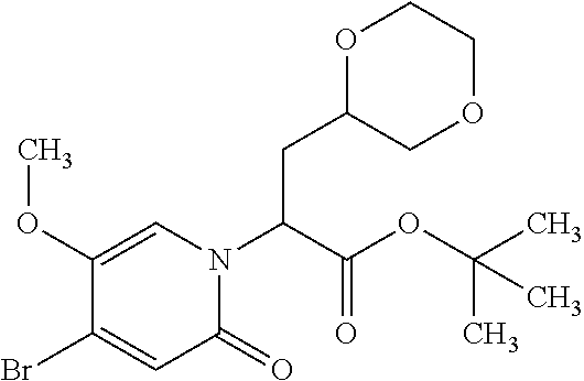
C1(OC)=CN(C(C(OC(C)(C)C)=O)CC2COCCO2)C(=O)C=C1Br
